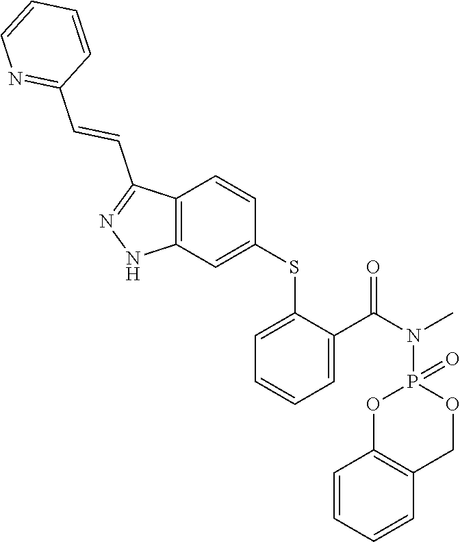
C1(SC2=CC3=C(C=C2)C(C=CC2=NC=CC=C2)=NN3)=CC=CC=C1C(N(C)P1(=O)OC2=C(CO1)C=CC=C2)=O
